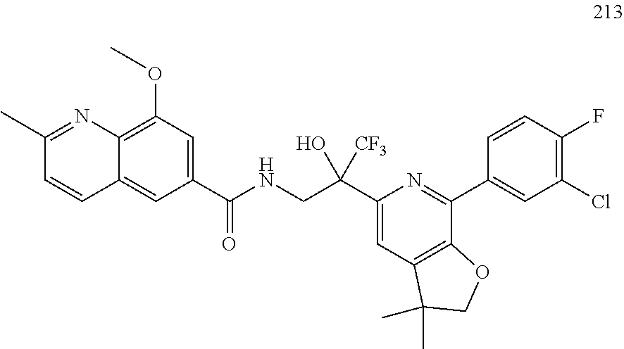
C12=CC(C(NCC(C3=CC4=C(C(C5=CC(Cl)=C(F)C=C5)=N3)OCC4(C)C)(O)[CF3])=O)=CC(OC)=C1N=C(C)C=C2
